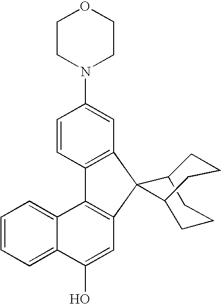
C1=CC2=C(C=C1N1CCOCC1)C1(C3=C2C2=CC=CC=C2C(O)=C3)C2CCCC1CCC2
